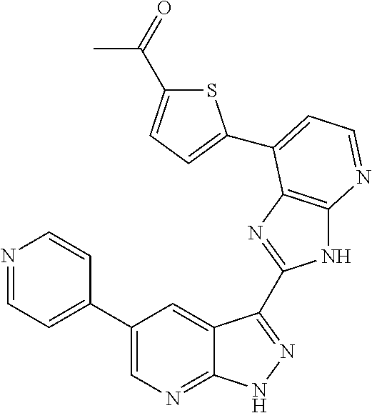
C1(C2=CC=NC=C2)=CN=C2C(=C1)C(C1=NC3=C(N1)N=CC=C3C1=CC=C(C(=O)C)S1)=NN2
